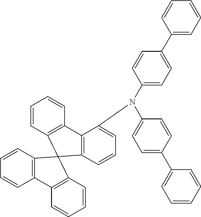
C1=CC2=C(C=C1)C1=C(C=CC=C1N(C1=CC=C(C3=CC=CC=C3)C=C1)C1=CC=C(C3=CC=CC=C3)C=C1)C21C2=C(C=CC=C2)C2=C1C=CC=C2
